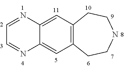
C12=C(C=C3C(=C1)N=CC=N3)CCNCC2
